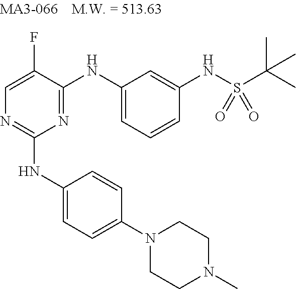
N1=C(NC2=CC=CC(NS(C(C)(C)C)(=O)=O)=C2)C(F)=CN=C1NC1=CC=C(N2CCN(C)CC2)C=C1
